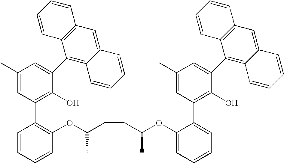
C1(C)=CC(C2=C(OC(CCC(OC3=CC=CC=C3C3=C(O)C(C4=C5C(=CC6=C4C=CC=C6)C=CC=C5)=CC(C)=C3)C)C)C=CC=C2)=C(O)C(C2=C3C(=CC4=C2C=CC=C4)C=CC=C3)=C1
